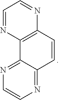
C1=CC2=C(C3=NC=CN=C13)N=CC=N2
